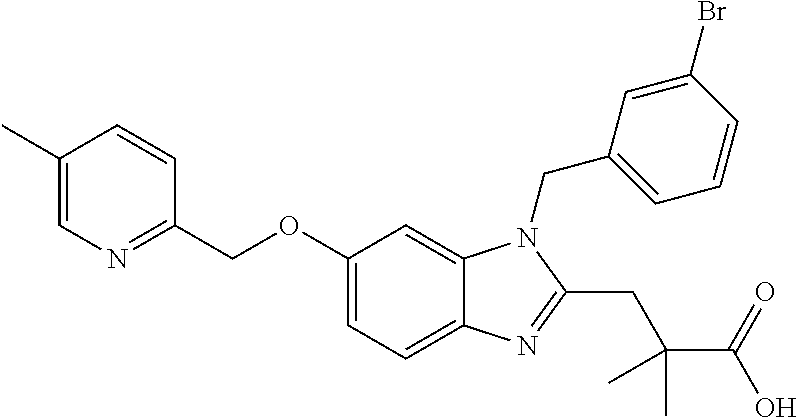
C1(OCC2=NC=C(C)C=C2)=CC=C2C(=C1)N(CC1=CC=CC(Br)=C1)C(CC(C(O)=O)(C)C)=N2
